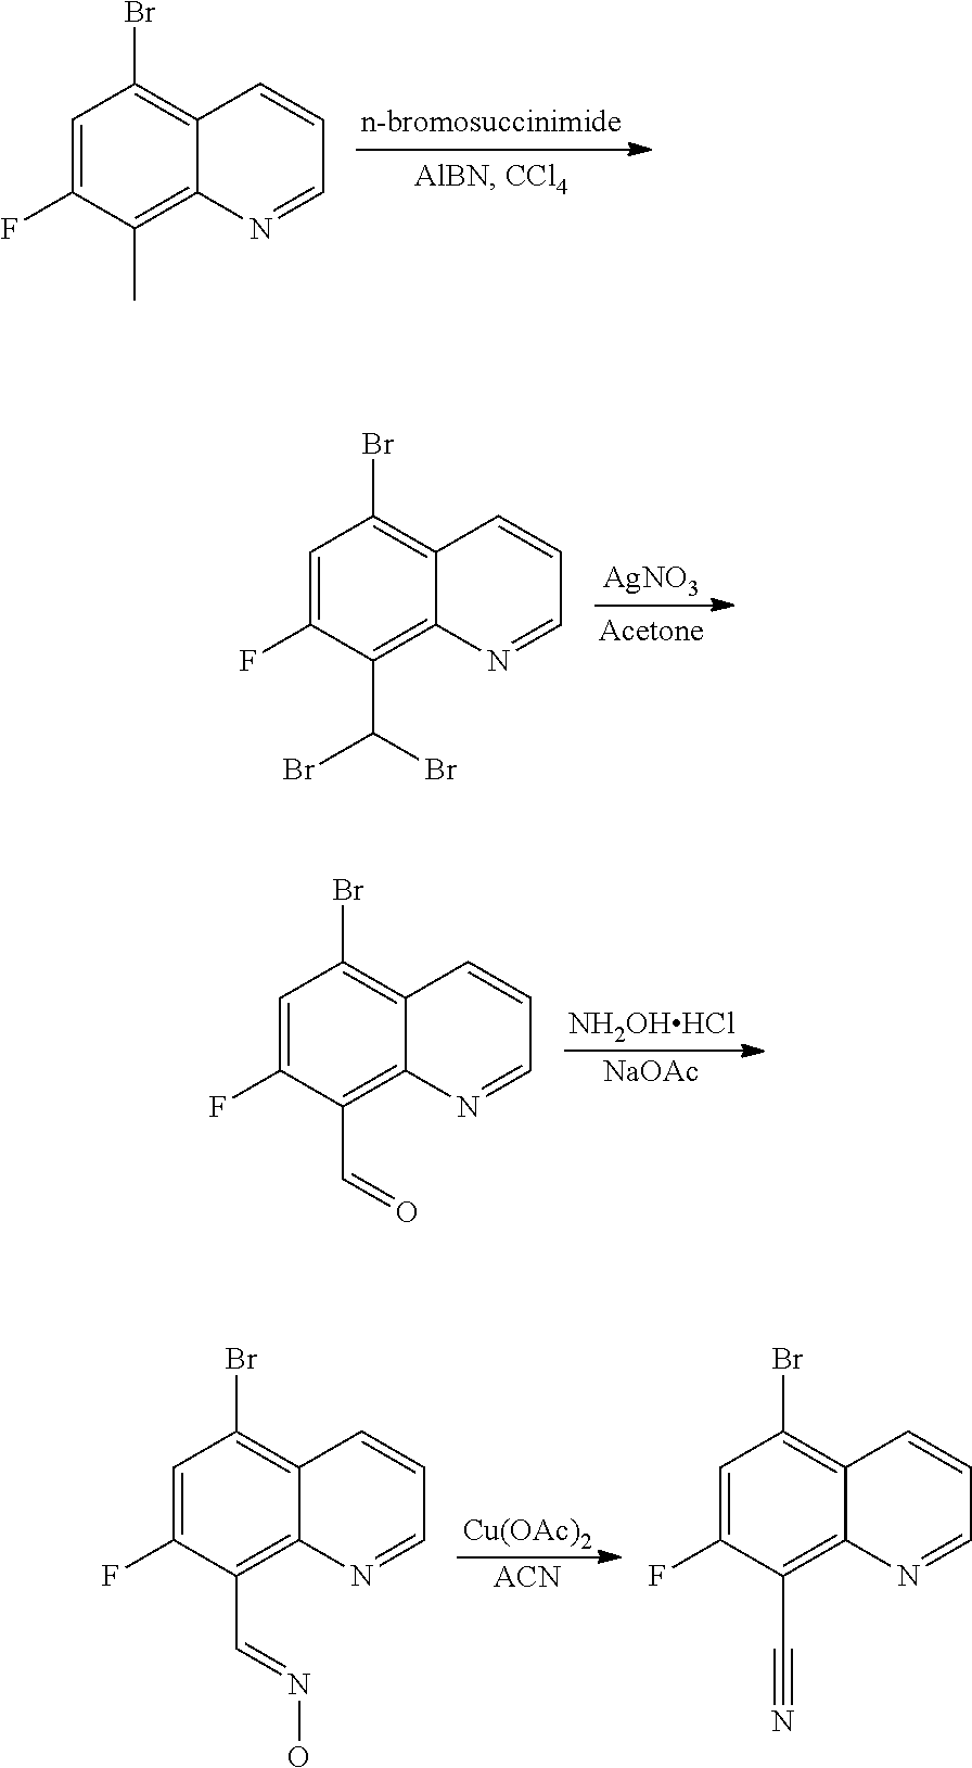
C1=C(F)C(C)=C2C(=C1Br)C=CC=N2.[AgNO3].C1=C(F)C(C(Br)Br)=C2C(=C1Br)C=CC=N2.[NH2OHHCl].[NaOAc].C1=C(F)C(C=O)=C2C(=C1Br)C=CC=N2.[Cu(OAc)2].[ACN].C1=C(F)C(C=NO)=C2C(=C1Br)C=CC=N2.C1=C(F)C(C#N)=C2C(=C1Br)C=CC=N2
